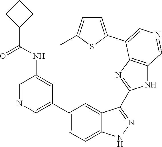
C1(C2=CN=CC(NC(C3CCC3)=O)=C2)=CC=C2C(=C1)C(C1=NC3=C(N1)C=NC=C3C1=CC=C(C)S1)=NN2
